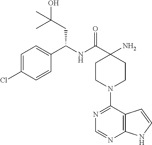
C(NC(C1(N)CCN(C2=NC=NC3=C2C=CN3)CC1)=O)(CC(C)(O)C)C1=CC=C(Cl)C=C1
